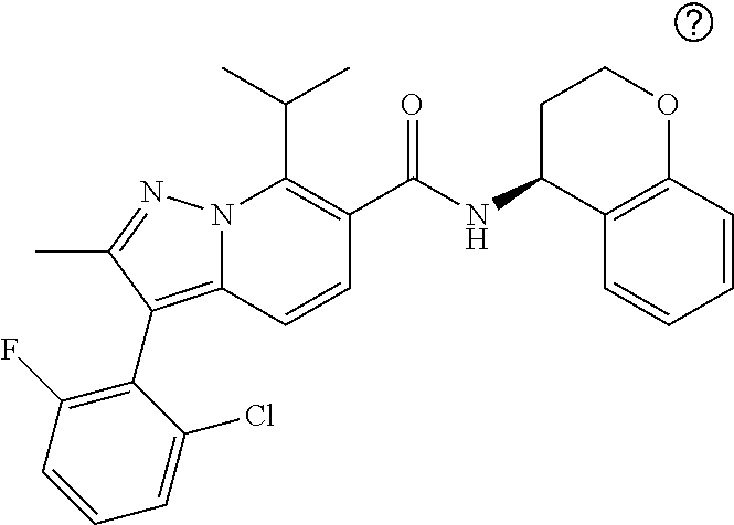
CC(C)C1=C(C(NC2C3=C(C=CC=C3)OCC2)=O)C=CC2=C(C3=C(F)C=CC=C3Cl)C(C)=NN12
